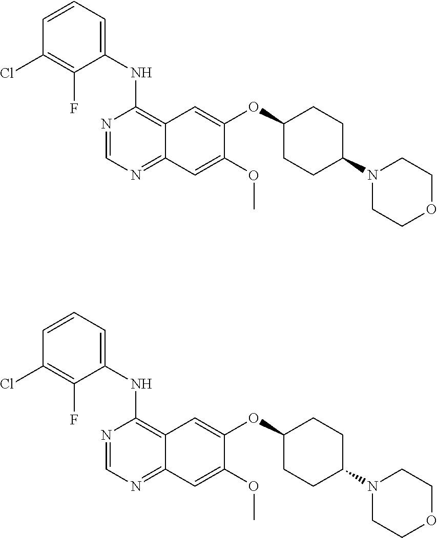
N1=CN=C2C(=C1NC1=CC=CC(Cl)=C1F)C=C(OC1CCC(N3CCOCC3)CC1)C(OC)=C2.N1=CN=C2C(=C1NC1=CC=CC(Cl)=C1F)C=C(OC1CCC(N3CCOCC3)CC1)C(OC)=C2
